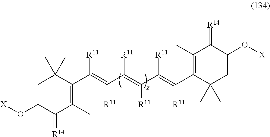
C1C(O[X])C(=[R14])C(C)=C(C(=C(C(=C(C(=C(C2=C(C)C(=[R14])C(O[X])CC2(C)C)[R11])[R11])[R11])[R11])[R11])[R11])C1(C)C
